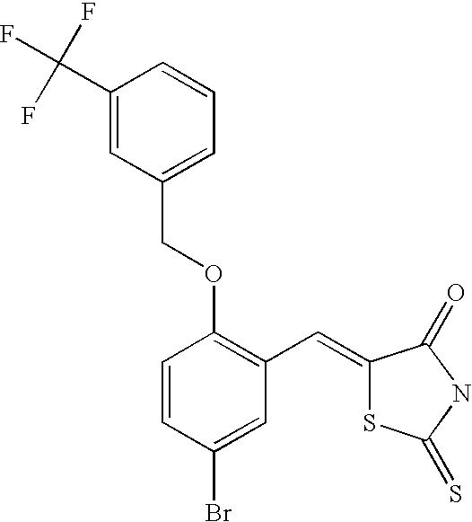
C(OC1=C(C=C2SC(=S)NC2=O)C=C(Br)C=C1)C1=CC=CC(C(F)(F)F)=C1
